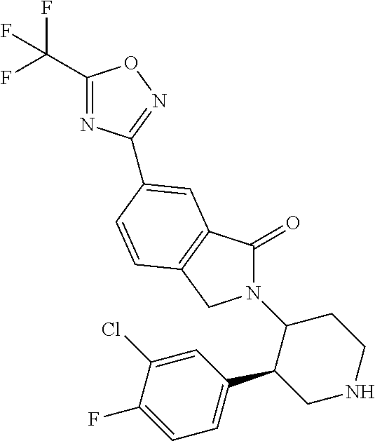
C1(C(F)(F)F)=NC(C2=CC3=C(CN(C4C(C5=CC=C(F)C(Cl)=C5)CNCC4)C3=O)C=C2)=NO1
